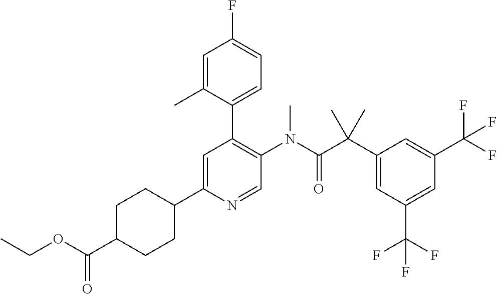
C1CC(C2=CC(C3=CC=C(F)C=C3C)=C(N(C(C(C3=CC(C(F)(F)F)=CC(C(F)(F)F)=C3)(C)C)=O)C)C=N2)CCC1C(OCC)=O
